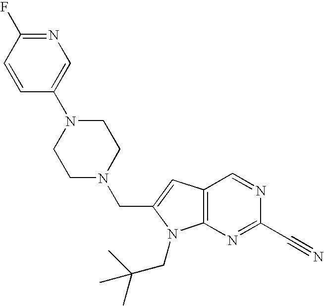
N1=C(F)C=CC(N2CCN(CC3=CC4=C(N=C(C#N)N=C4)N3CC(C)(C)C)CC2)=C1
